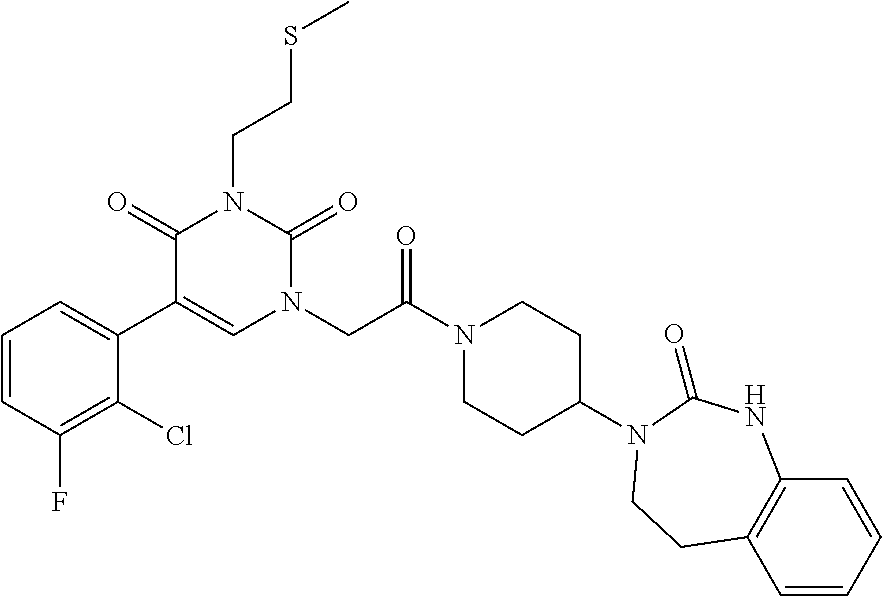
C1=CC(F)=C(Cl)C(C2=CN(CC(N3CCC(N4C(=O)NC5=C(C=CC=C5)CC4)CC3)=O)C(=O)N(CCSC)C2=O)=C1
